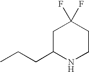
CCCC1NCCC(F)(F)C1
